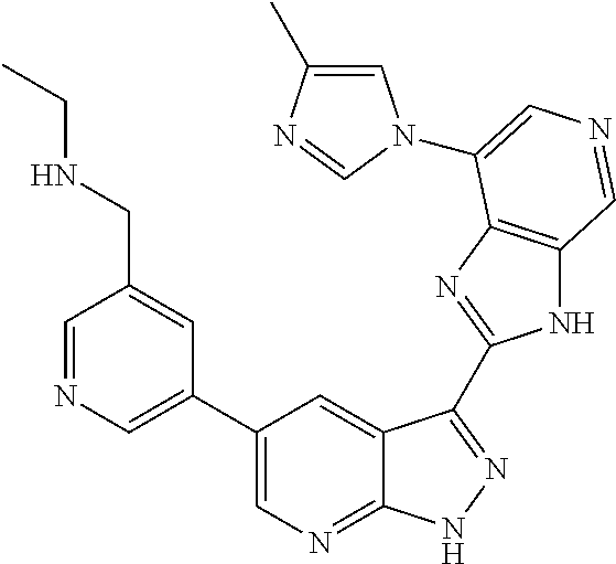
C1(C2=CN=CC(CNCC)=C2)=CN=C2C(=C1)C(C1=NC3=C(N1)C=NC=C3N1C=C(C)N=C1)=NN2
